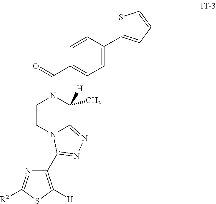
C1CN2C(=NN=C2C2=C([H])SC([R2])=N2)C(C)([H])N1C(=O)C1=CC=C(C2=CC=CS2)C=C1
